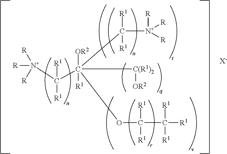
[N+]([R])([R])([R])C(C([OR2])([R1])([C(R1)2][OR2])(C([N+]([R])([R])[R])([R1])[R1])OC([R1])([R1])C([R1])([R1])[R1])([R1])[R1].[X-]
